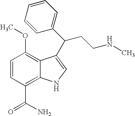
C1=CC(C(N)=O)=C2C(=C1OC)C(C(CCNC)C1=CC=CC=C1)=CN2
